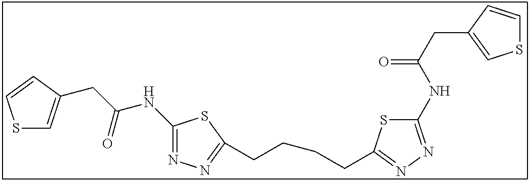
C1(NC(CC2=CSC=C2)=O)=NN=C(CCCCC2=NN=C(NC(CC3=CSC=C3)=O)S2)S1
